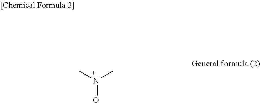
N(=O)(C)C
